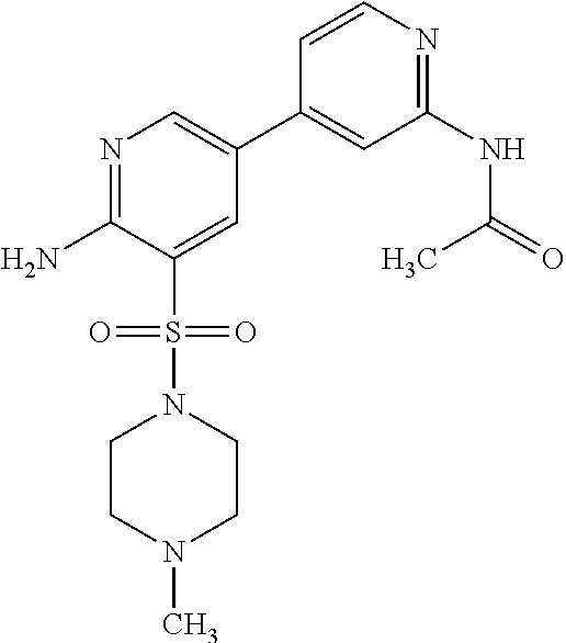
N1=C(N)C(S(N2CCN(C)CC2)(=O)=O)=CC(C2=CC(NC(=O)C)=NC=C2)=C1
